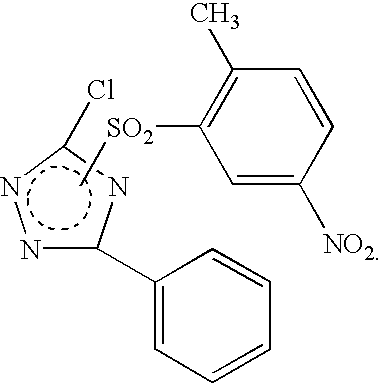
n1c(C2=CC=CC=C2)nc(Cl)n1.C[SO2]C1=C(C)C=CC([NO2])=C1
